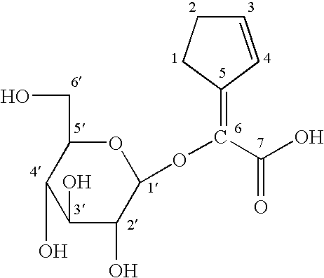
O1C(CO)C(O)C(O)C(O)C1OC(C(O)=O)=C1CCC=C1
